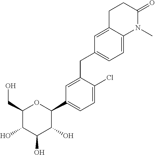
C1(CO)C(O)C(O)C(O)C(C2=CC=C(Cl)C(CC3=CC=C4C(=C3)CCC(=O)N4C)=C2)O1
